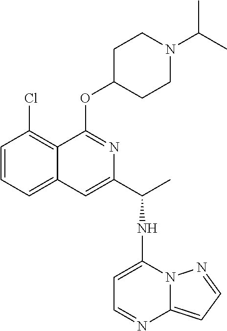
C1=CC=C2C(=C1Cl)C(OC1CCN(C(C)C)CC1)=NC(C(NC1=CC=NC3=CC=NN13)C)=C2
